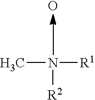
N(C)([R1])[R2].O
